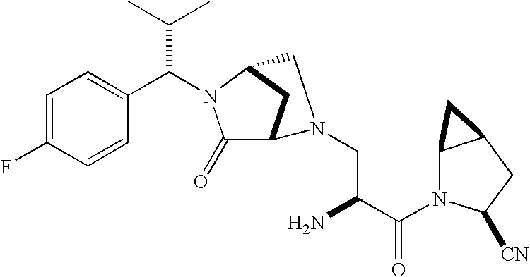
C1=C(F)C=CC(C(N2C(=O)C3CC2CN3CC(C(N2C3C(CC2[CN])C3)=O)N)C(C)C)=C1
